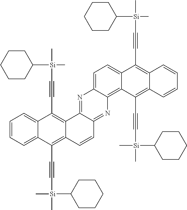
C1=CC=C2C(=C1)C(C#C[Si](C)(C)C1CCCCC1)=C1C(=C2C#C[Si](C)(C2CCCCC2)C)C=CC2=NC3=C4C(=CC=C3N=C12)C(C#C[Si](C)(C)C1CCCCC1)=C1C(=C4C#C[Si](C)(C)C2CCCCC2)C=CC=C1
